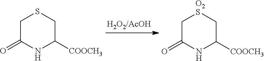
C1C(=O)NC([COOCH3])C[O2S]1.C1C(=O)NC([COOCH3])CS1
